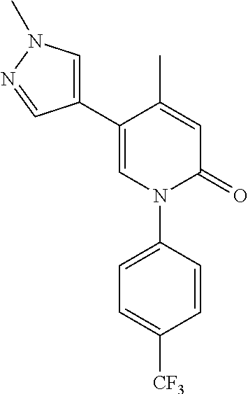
C1=C(C)C(C2=CN(C)N=C2)=CN(C2=CC=C([CF3])C=C2)C1=O
